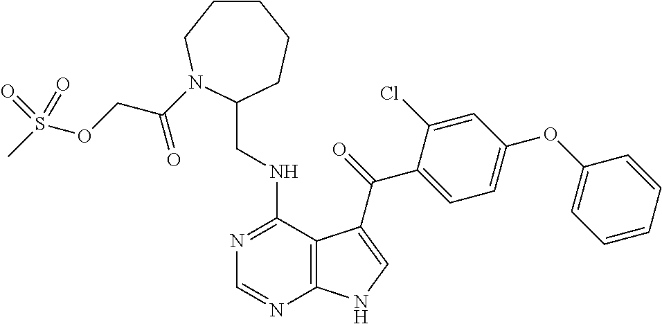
C1=CC=CC(OC2=CC=C(C(=O)C3=CNC4=C3C(NCC3CCCCCN3C(COS(C)(=O)=O)=O)=NC=N4)C(Cl)=C2)=C1
